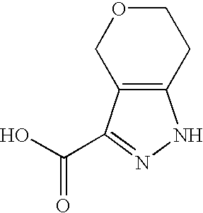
C12=C(CCOC1)NN=C2C(O)=O
